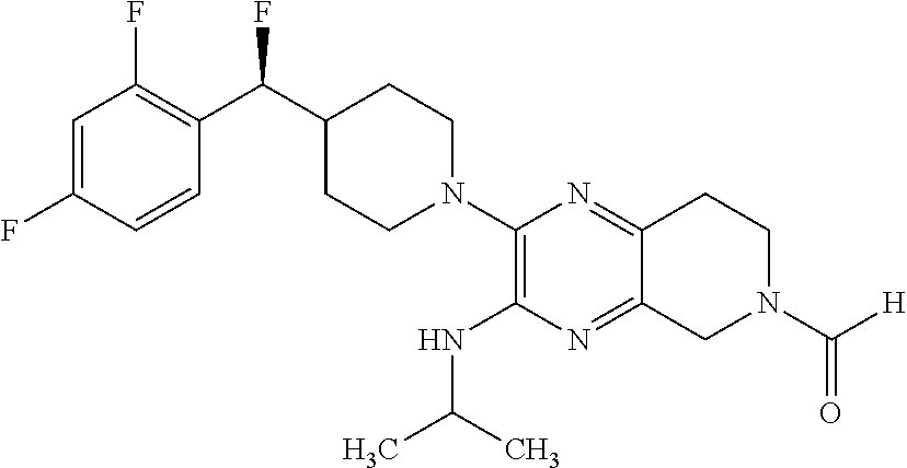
C1=C(F)C=CC(C(C2CCN(C3=C(NC(C)C)N=C4C(=N3)CCN(C([H])=O)C4)CC2)F)=C1F
